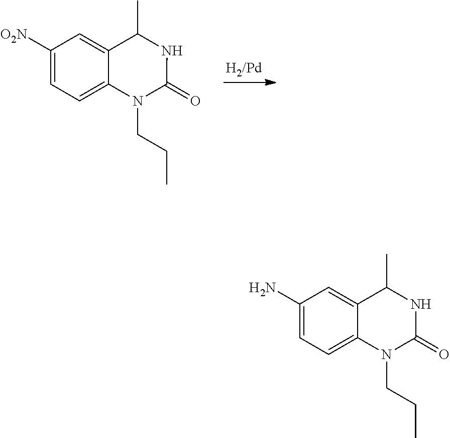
C1([O2N])=CC=C2C(=C1)C(C)NC(=O)N2CCC.C1(N)=CC=C2C(=C1)C(C)NC(=O)N2CCC
